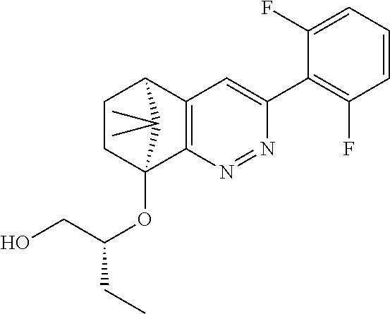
C1CC2(OC(CO)CC)C3=C(C1C2(C)C)C=C(C1=C(F)C=CC=C1F)N=N3
